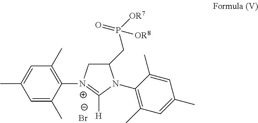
C1=C(C)C=C(C)C([N+]2=C([H])N(C3=C(C)C=C(C)C=C3C)C(CP([OR7])(=O)[OR8])C2)=C1C.[Br-]
